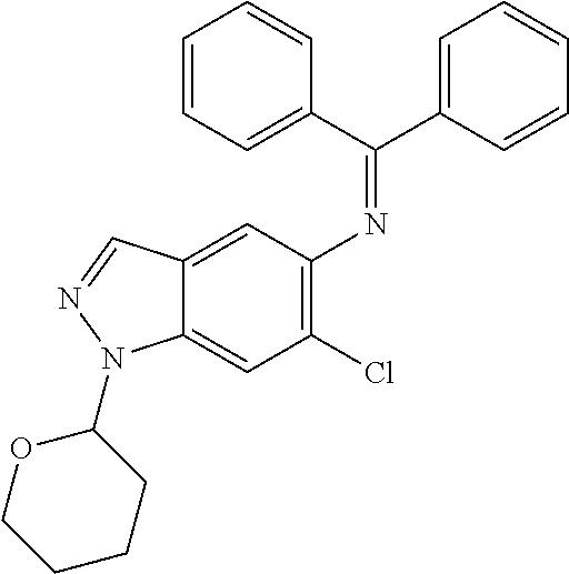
N(C1=C(Cl)C=C2C(=C1)C=NN2C1OCCCC1)=C(C1=CC=CC=C1)C1=CC=CC=C1
